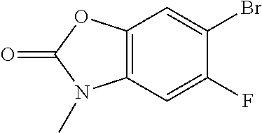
C12=C(C=C(F)C(Br)=C1)N(C)C(=O)O2
